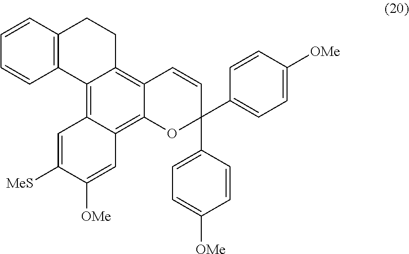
C1=CC=CC2=C1CCC1=C3C(=C4C(=C21)C=C([MeS])C([OMe])=C4)OC(C1=CC=C([OMe])C=C1)(C1=CC=C([OMe])C=C1)C=C3
